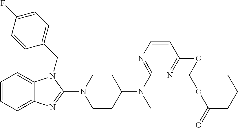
C1=CC=C2C(=C1)N(CC1=CC=C(F)C=C1)C(N1CCC(N(C)C3=NC=CC(OCOC(CCC)=O)=N3)CC1)=N2
